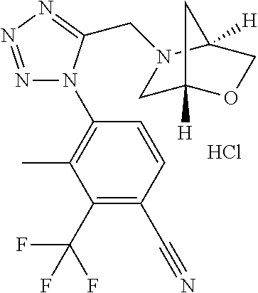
Cl.N1=NN=C(CN2CC3([H])OCC2([H])C3)N1C1=C(C)C(C(F)(F)F)=C(C#N)C=C1
